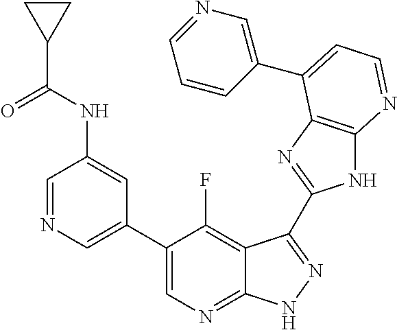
C1=NC=C(C2=CN=C3C(=C2F)C(C2=NC4=C(N2)N=CC=C4C2=CN=CC=C2)=NN3)C=C1NC(C1CC1)=O
